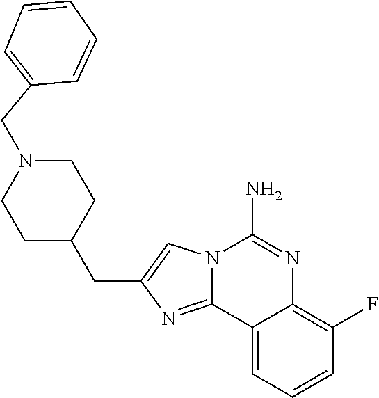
C1C(CC2=CN3C(=N2)C2=CC=CC(F)=C2N=C3N)CCN(CC2=CC=CC=C2)C1
